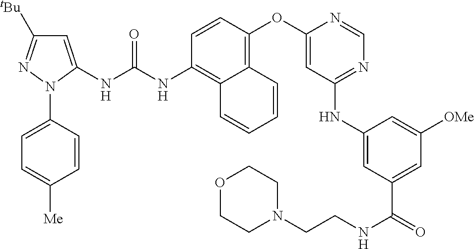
C1=CC(OC2=CC(NC3=CC(C(=O)NCCN4CCOCC4)=CC([OMe])=C3)=NC=N2)=C2C(=C1NC(NC1=CC([tBu])=NN1C1=CC=C([Me])C=C1)=O)C=CC=C2
